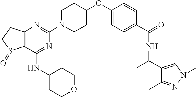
C12=C(CCS1=O)N=C(N1CCC(OC3=CC=C(C(=O)NC(C)C4=CN(C)N=C4C)C=C3)CC1)N=C2NC1CCOCC1
